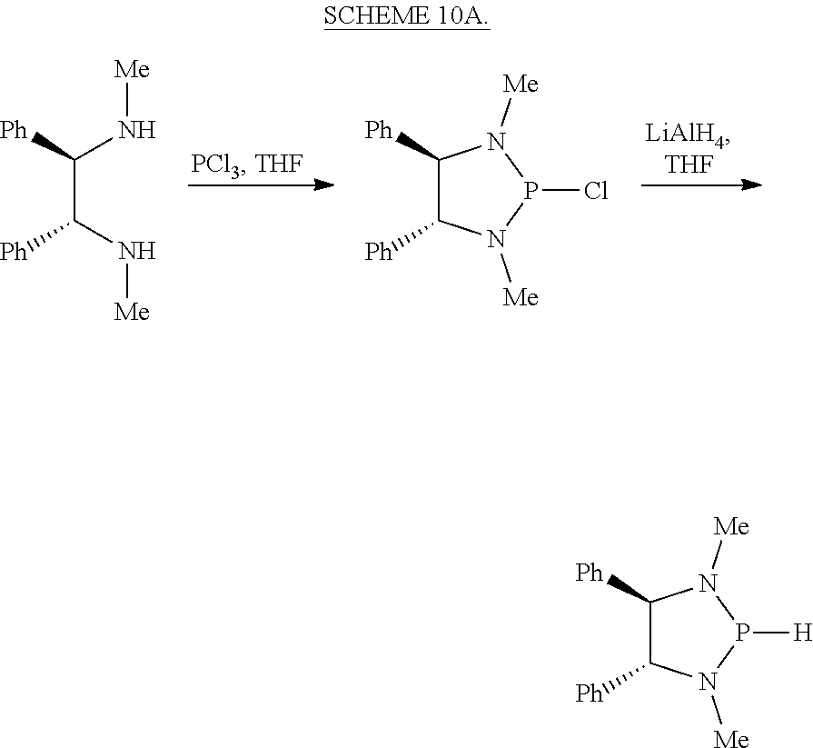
[Ph]C(N[Me])C(N[Me])[Ph].[Ph]C1C([Ph])N([Me])P(Cl)N1[Me].[Ph]C1C([Ph])N([Me])P([H])N1[Me]
